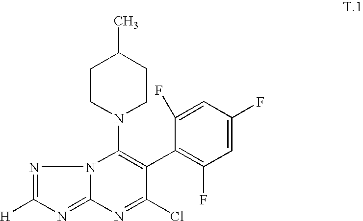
N1=C([H])N=C2N1C(N1CCC(C)CC1)=C(C1=C(F)C=C(F)C=C1F)C(Cl)=N2
